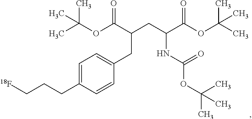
C1=C(CCC[18F])C=CC(CC(CC(C(OC(C)(C)C)=O)NC(OC(C)(C)C)=O)C(OC(C)(C)C)=O)=C1
